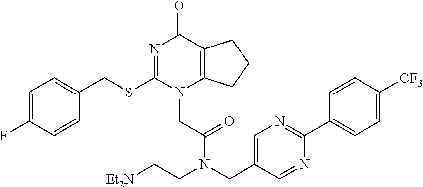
C1=C(F)C=CC(CSC2=NC(=O)C3=C(N2CC(=O)N(CC2=CN=C(C4=CC=C([CF3])C=C4)N=C2)CC[Et2N])CCC3)=C1
